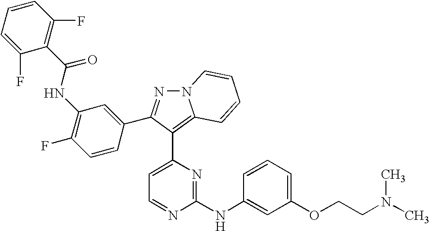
C1=CC=C(F)C(C(=O)NC2=C(F)C=CC(C3=NN4C(=C3C3=CC=NC(NC5=CC(OCCN(C)C)=CC=C5)=N3)C=CC=C4)=C2)=C1F
